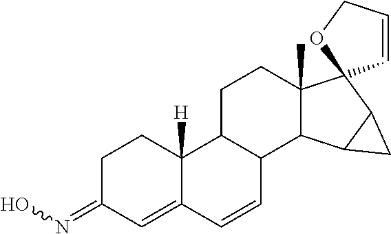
C1C(=NO)C=C2C([H])(C1)C1C(C=C2)C2C(C)(CC1)C1(C3C2C3)C=CCO1
